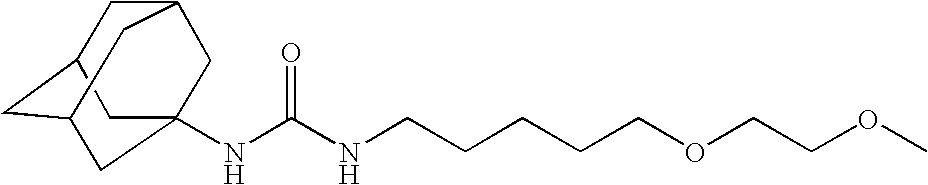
N(C(NCCCCCOCCOC)=O)C12CC3CC(CC(C1)C3)C2
